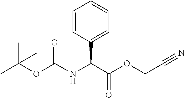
CC(OC(NC(C(OCC#N)=O)C1=CC=CC=C1)=O)(C)C
